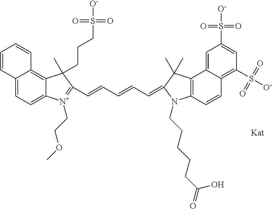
C12=CC=C3C(=C1C=CC=C2)C(C)(CCCS([O-])(=O)=O)C(C=CC=CC=C1C(C)(C)C2=C(N1CCCCCC(=O)O)C=CC1=C(S([O-])(=O)=O)C=C(S([O-])(=O)=O)C=C21)=[N+]3CCOC
